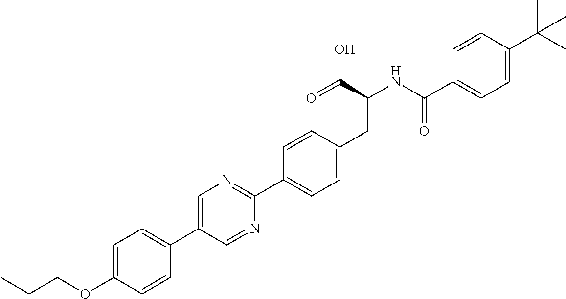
C(OC1=CC=C(C2=CN=C(C3=CC=C(CC(C(O)=O)NC(=O)C4=CC=C(C(C)(C)C)C=C4)C=C3)N=C2)C=C1)CC
